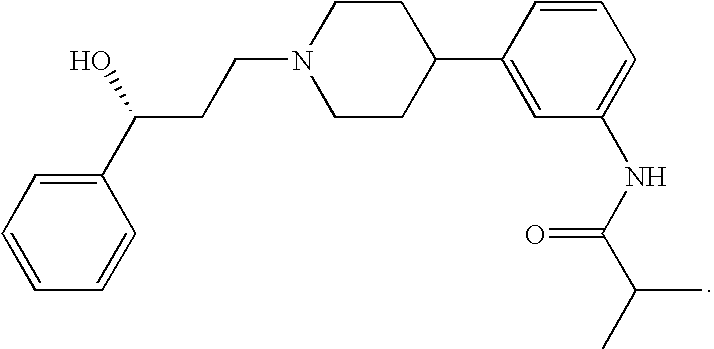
C1(C(O)CCN2CCC(C3=CC(NC(C(C)C)=O)=CC=C3)CC2)=CC=CC=C1
